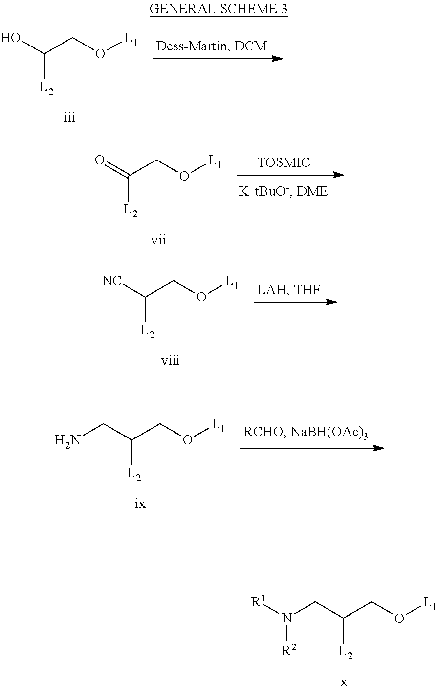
OC(CO[L1])[L2].O=C(CO[L1])[L2].[NC]C(CO[L1])[L2].C(C(CO[L1])[L2])N.C(C(CO[L1])[L2])N([R1])[R2]
